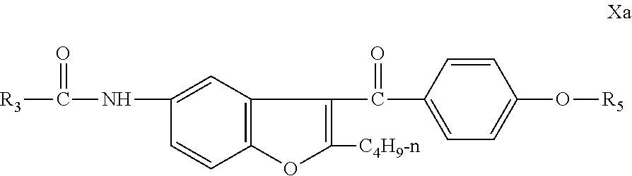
C1(NC([R3])=O)=CC2=C(C=C1)OC([C4H9-n])=C2C(=O)C1=CC=C(O[R5])C=C1
